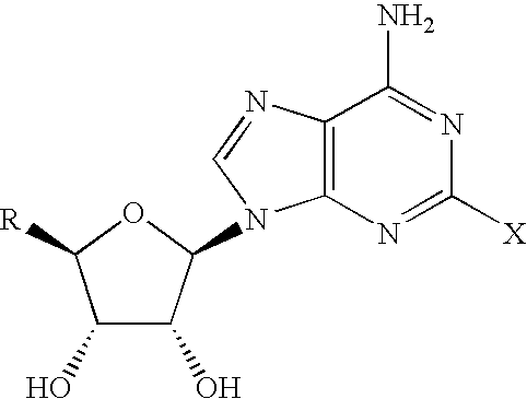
C12=C(N=C([X])N=C1N)N(C1C(O)C(O)C([R])O1)C=N2
